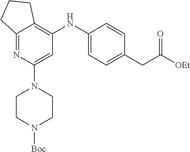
C12=NC(N3CCN([Boc])CC3)=CC(NC3=CC=C(CC([OEt])=O)C=C3)=C1CCC2
